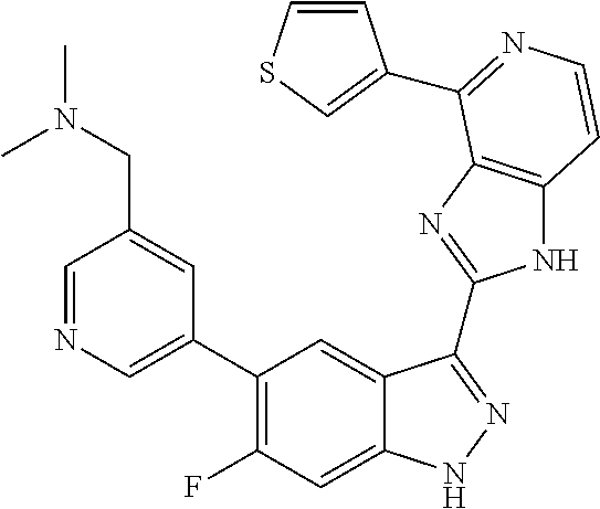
C1=C(C2=C(F)C=C3C(=C2)C(C2=NC4=C(N2)C=CN=C4C2=CSC=C2)=NN3)C=C(CN(C)C)C=N1
